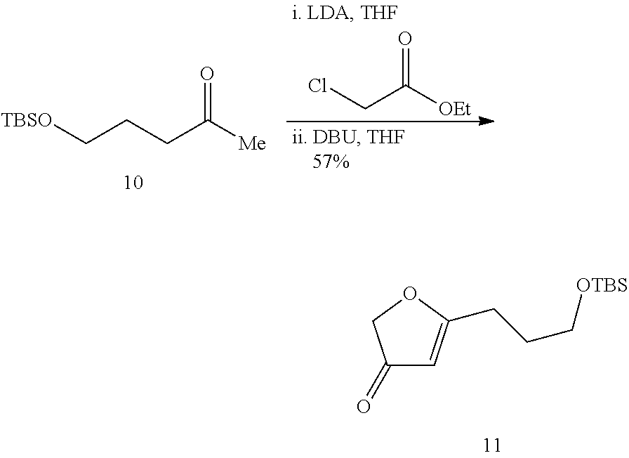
O=C([OEt])CCl.[Me]C(CCC[TBSO])=O.C1(=O)C=C(CCC[OTBS])OC1
